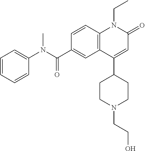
C1(N(C(C2=CC3=C(C=C2)N(CC)C(=O)C=C3C2CCN(CCO)CC2)=O)C)=CC=CC=C1
